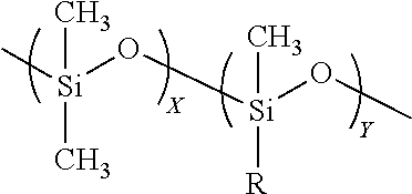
C[Si](O[Si](OC)(C)[R])(C)C
